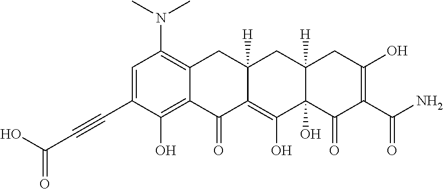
C1=C(C#CC(O)=O)C(O)=C2C(=C1N(C)C)CC1([H])C(=C(O)C3(O)C([H])(C1)CC(O)=C(C(N)=O)C3=O)C2=O
